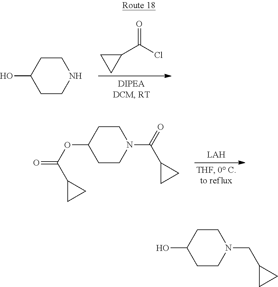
C1(C(Cl)=O)CC1.C1CC(O)CCN1.C1CC(OC(=O)C2CC2)CCN1C(=O)C1CC1.C1CC(O)CCN1CC1CC1
